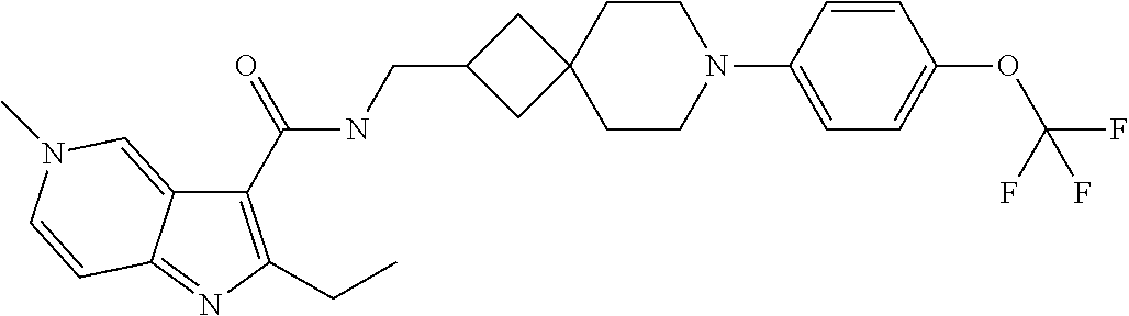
C1(C(NCC2CC3(C2)CCN(C2=CC=C(OC(F)(F)F)C=C2)CC3)=O)=C(CC)N=C2C1=CN(C)C=C2
